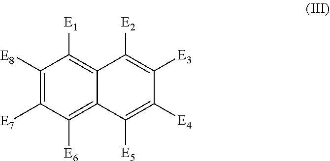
C1([E8])=C([E7])C([E6])=C2C(=C1[E1])C([E2])=C([E3])C([E4])=C2[E5]
